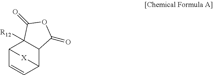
C12C=CC(C3C1([R12])C(=O)OC3=O)[X]2
